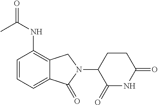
C1=CC=C2C(=C1NC(=O)C)CN(C1C(=O)NC(=O)CC1)C2=O
